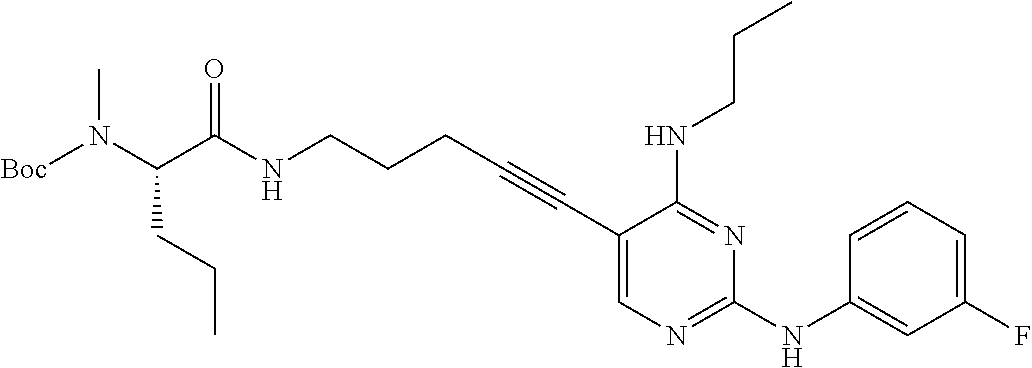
N(CCCC#CC1=CN=C(NC2=CC(F)=CC=C2)N=C1NCCC)C(C(N([Boc])C)CCC)=O
